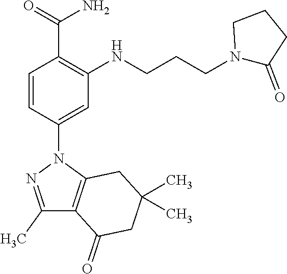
C1(C)=NN(C2=CC(NCCCN3C(=O)CCC3)=C(C(=O)N)C=C2)C2=C1C(=O)CC(C)(C)C2
